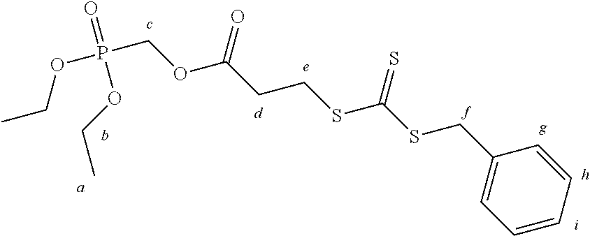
C1=CC=C(CSC(SCCC(OCP(OCC)(=O)OCC)=O)=S)C=C1
